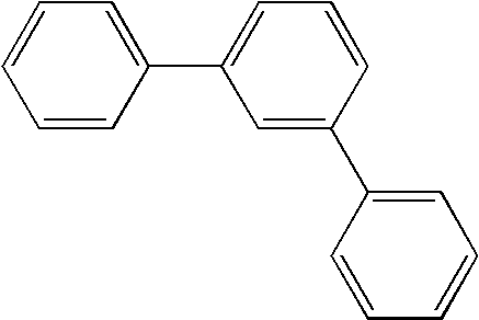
C1(C2=CC=CC(C3=CC=CC=C3)=C2)=CC=CC=C1
